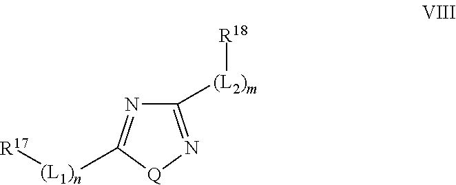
C1([(L2)m][R18])=N[Q]C([(L1)n][R17])=N1
